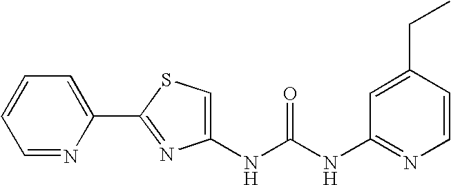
C1(NC(NC2=NC=CC(CC)=C2)=O)=CSC(C2=CC=CC=N2)=N1
